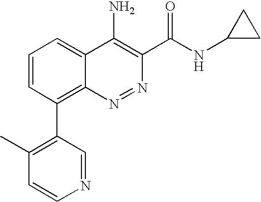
C1(C)=C(C2=C3C(=CC=C2)C(N)=C(C(NC2CC2)=O)N=N3)C=NC=C1
